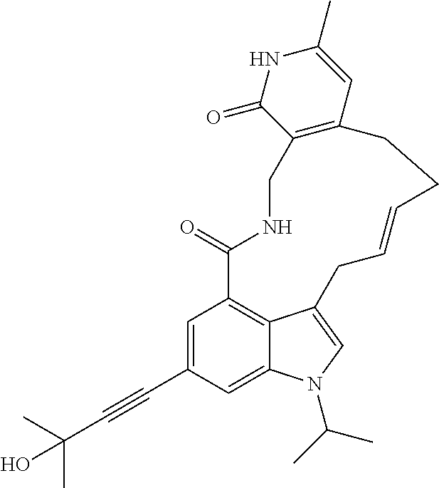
C1=C(C#CC(C)(O)C)C=C2C3=C1C(=O)NCC1=C(C=C(C)NC1=O)CCC=CCC3=CN2C(C)C
